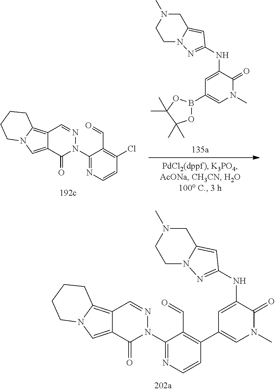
C12=C3N(C=C1C(=O)N(C1=NC=CC(C4=CN(C)C(=O)C(NC5=NN6C(=C5)CN(C)CC6)=C4)=C1C=O)N=C2)CCCC3.C12=C3N(C=C1C(=O)N(C1=NC=CC(Cl)=C1C=O)N=C2)CCCC3.N(C1=CC(B2OC(C)(C)C(C)(C)O2)=CN(C)C1=O)C1=NN2C(=C1)CN(C)CC2
